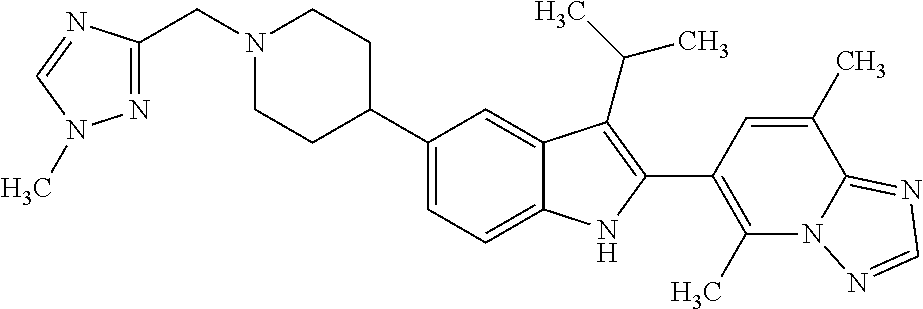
N1(CC2=NN(C)C=N2)CCC(C2=CC=C3C(=C2)C(C(C)C)=C(C2=C(C)N4C(=NC=N4)C(C)=C2)N3)CC1
